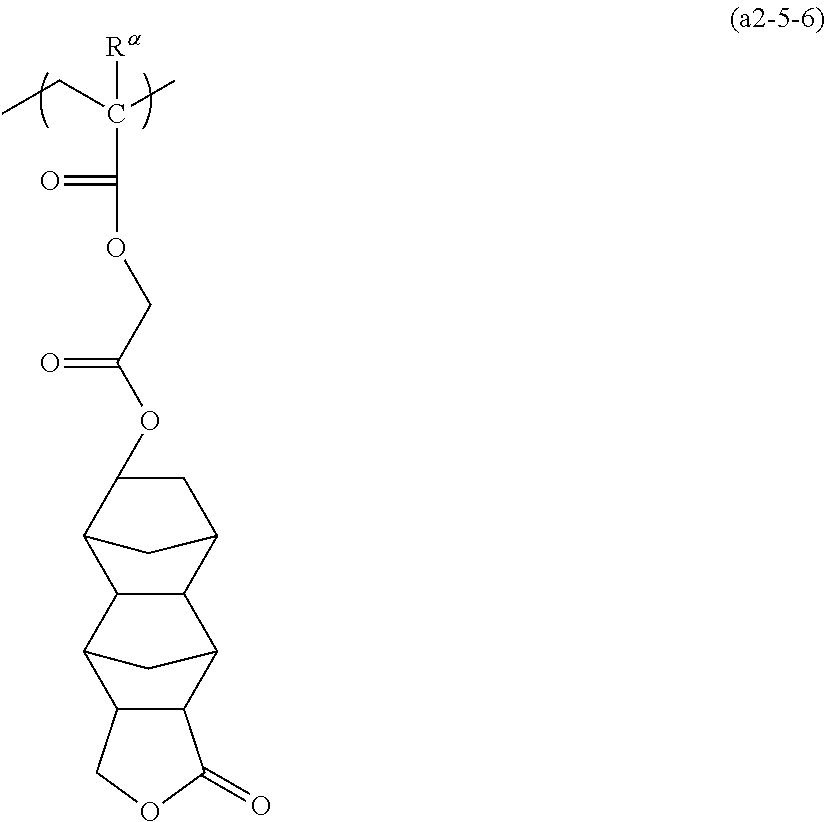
CCC(C)([Ra])C(=O)OCC(=O)OC1CC2C3C(C1C2)C1C2C(C3C1)C(=O)OC2
